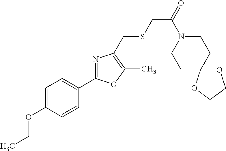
C1=C(OCC)C=CC(C2=NC(CSCC(=O)N3CCC4(CC3)OCCO4)=C(C)O2)=C1
